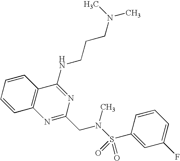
C1=CC2=C(C=C1)C(NCCCN(C)C)=NC(CN(S(=O)(=O)C1=CC(F)=CC=C1)C)=N2
